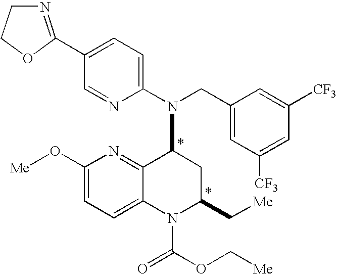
C1(C2=NCCO2)=CC=C(N(CC2=CC([CF3])=CC([CF3])=C2)C2C3=NC(O[Me])=CC=C3N(C(=O)OC[Me])C(C[Me])C2)N=C1
